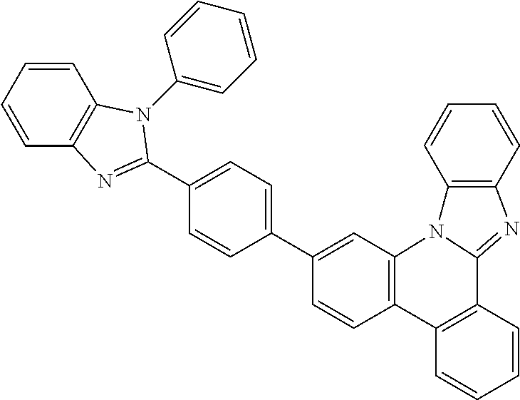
C1=CC2=C(C=C1C1=CC=C(C3=NC4=C(C=CC=C4)N3C3=CC=CC=C3)C=C1)N1C(=NC3=C1C=CC=C3)C1=C2C=CC=C1
